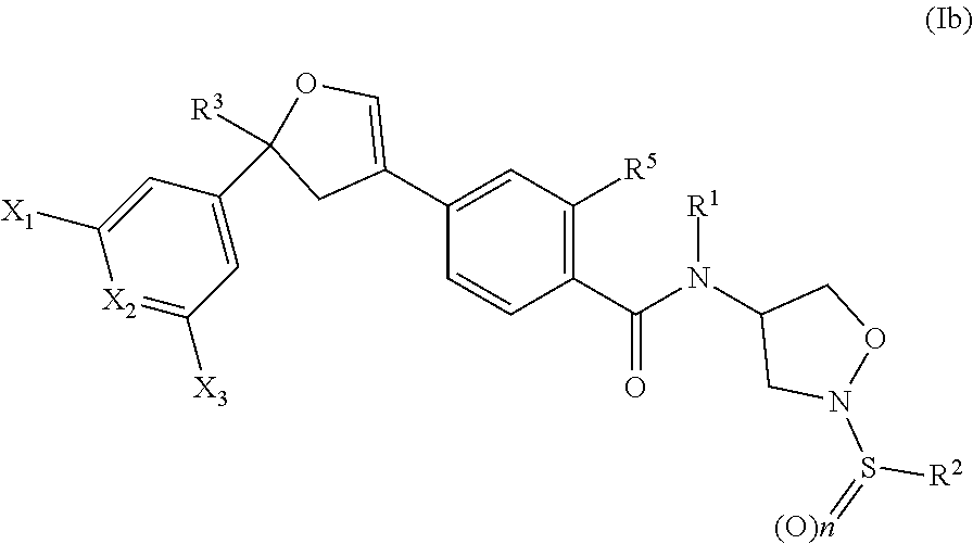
C1(C2=COC(C3=CC([X3])=[X2]C([X1])=C3)([R3])C2)=CC([R5])=C(C(N(C2CN(S(=[(O)n])[R2])OC2)[R1])=O)C=C1
